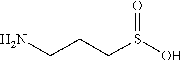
NCCCS(O)=O
